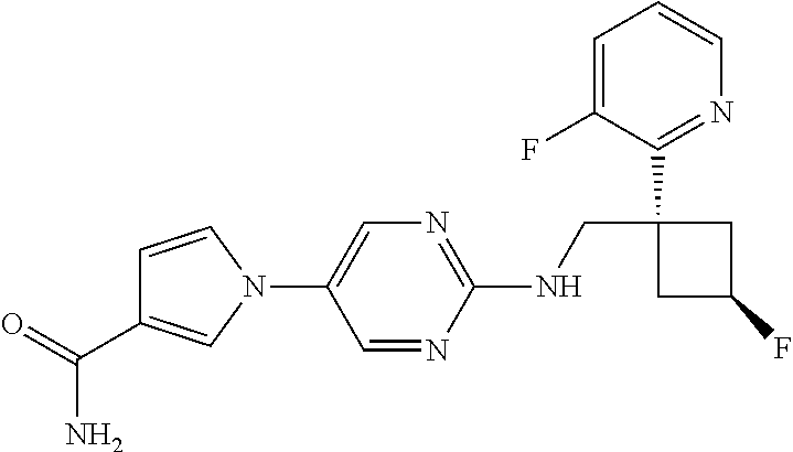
N1(C2=CN=C(NCC3(C4=NC=CC=C4F)CC(F)C3)N=C2)C=CC(C(=O)N)=C1
